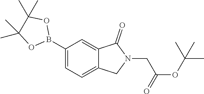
C1(B2OC(C)(C)C(C)(C)O2)=CC=C2C(=C1)C(=O)N(CC(OC(C)(C)C)=O)C2
